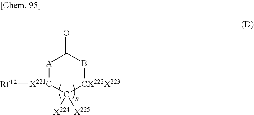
[A]1[X221C]([Rf12])C([X225])([X224])[CX222X223]BC1=O
